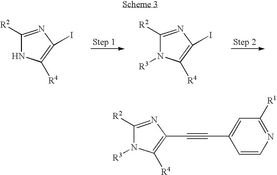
C1([R2])=NC(I)=C([R4])N1.C1([R2])=NC(I)=C([R4])N1[R3].C1([R2])=NC(C#CC2=CC([R1])=NC=C2)=C([R4])N1[R3]
